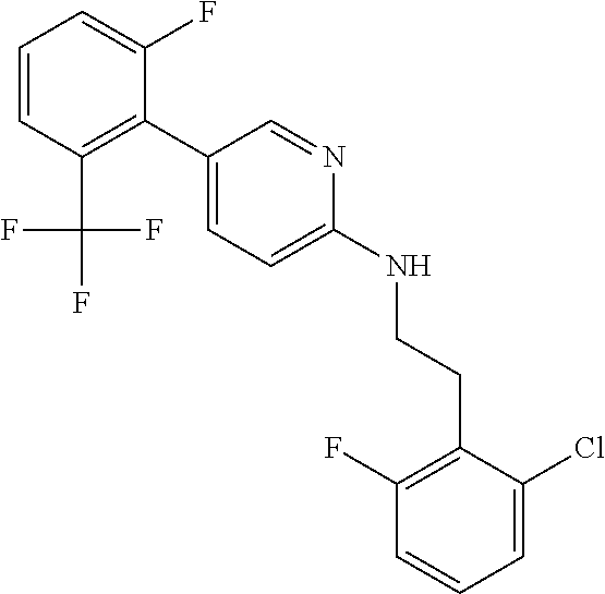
C1=CC(C(F)(F)F)=C(C2=CC=C(NCCC3=C(F)C=CC=C3Cl)N=C2)C(F)=C1
